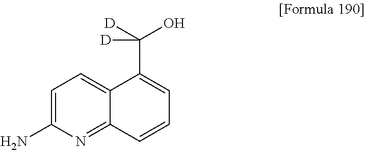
C1=C(N)N=C2C(=C1)C(C([D])(O)[D])=CC=C2
